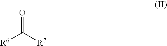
O=C([R6])[R7]
